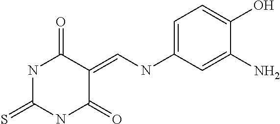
N1C(=S)NC(=O)C(=CNC2=CC=C(O)C(N)=C2)C1=O
